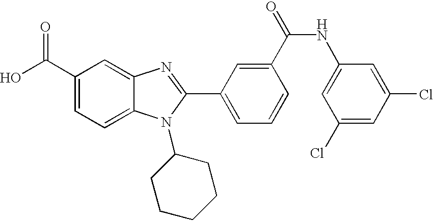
OC(C1=CC=C2C(=C1)N=C(C1=CC=CC(C(=O)NC3=CC(Cl)=CC(Cl)=C3)=C1)N2C1CCCCC1)=O
